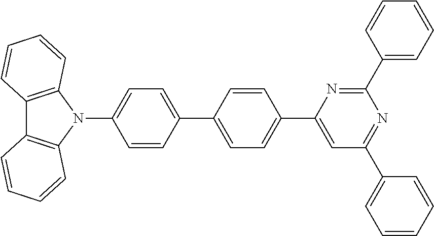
C1(C2=CC=C(C3=CC=C(N4C5=C(C6=C4C=CC=C6)C=CC=C5)C=C3)C=C2)=CC(C2=CC=CC=C2)=NC(C2=CC=CC=C2)=N1
